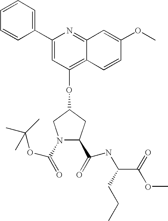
C1(C2=CC(OC3CC(C(=O)NC(C(OC)=O)CCC)N(C(=O)OC(C)(C)C)C3)=C3C(=N2)C=C(OC)C=C3)=CC=CC=C1
